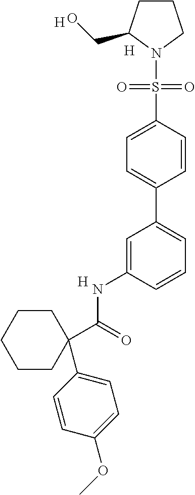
C1=CC(S(=O)(=O)N2CCCC2CO)=CC=C1C1=CC=CC(NC(C2(C3=CC=C(OC)C=C3)CCCCC2)=O)=C1.[H].[H].[H]
